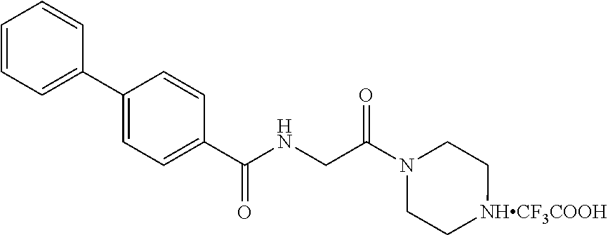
C1=CC=C(C2=CC=C(C(NCC(N3CC[NHCF3COOH]CC3)=O)=O)C=C2)C=C1
